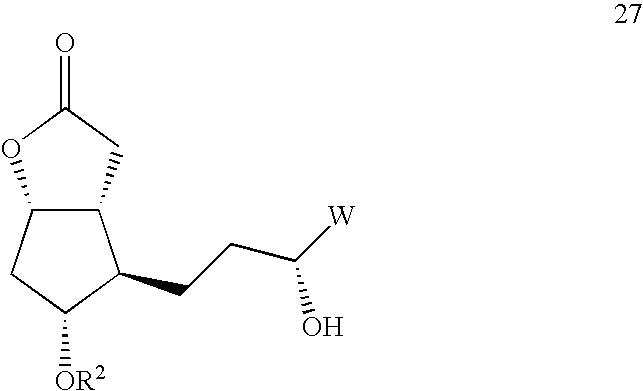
C12C(CC(=O)O1)C(CCC([W])O)C([OR2])C2
